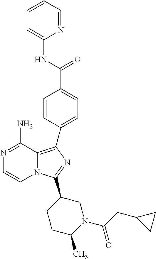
N1=C(N)C2=C(C3=CC=C(C(=O)NC4=CC=CC=N4)C=C3)N=C(C3CCC(C)N(C(=O)CC4CC4)C3)N2C=C1
